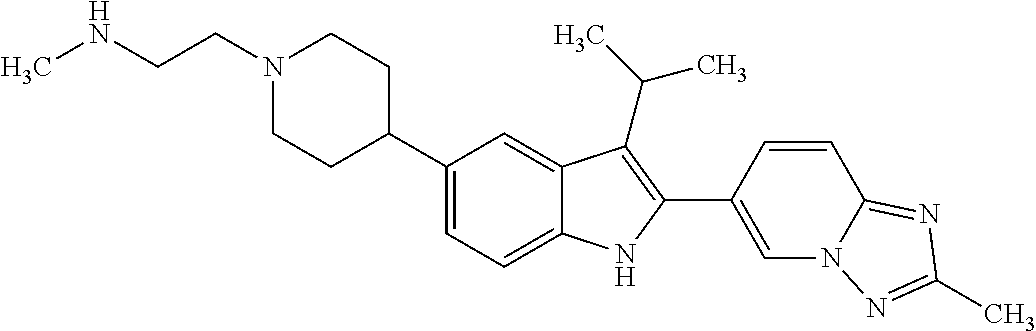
CNCCN1CCC(C2=CC=C3C(=C2)C(C(C)C)=C(C2=CN4C(=NC(C)=N4)C=C2)N3)CC1
